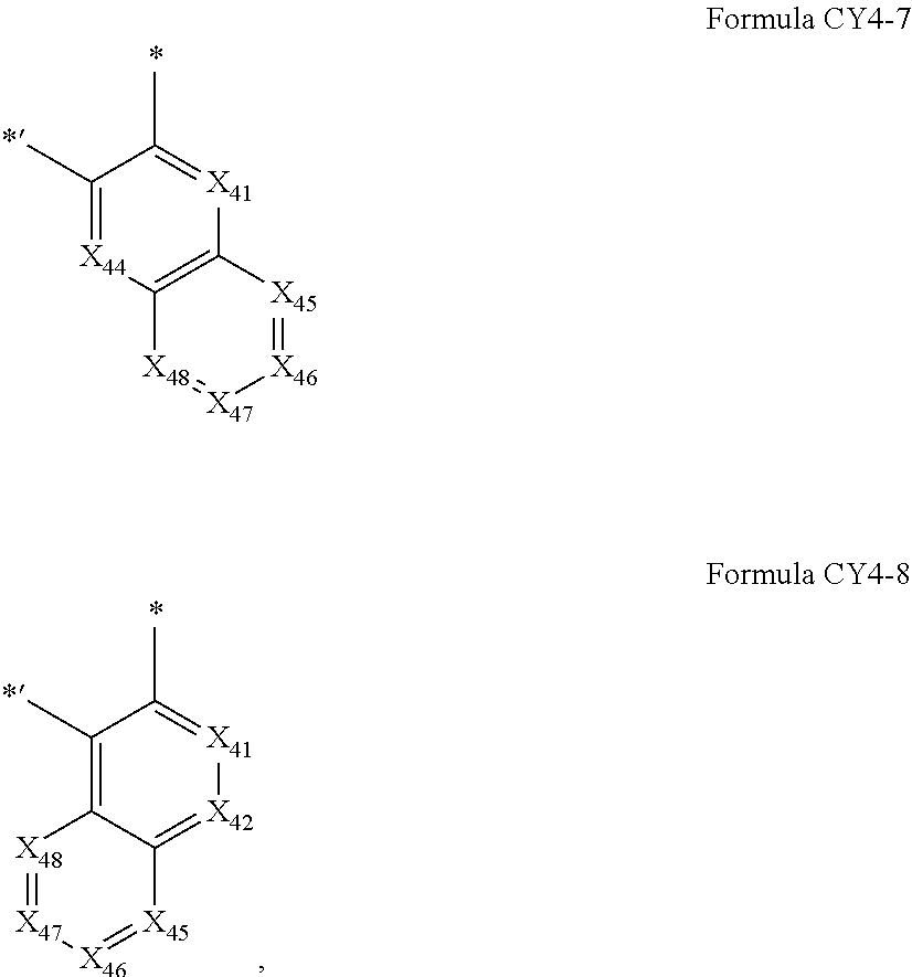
C1(C)=[X44]C2=C([X41]=C1C)[X45]=[X46][X47]=[X48]2.C1(C)=C2C(=[X42][X41]=C1C)[X45]=[X46][X47]=[X48]2
